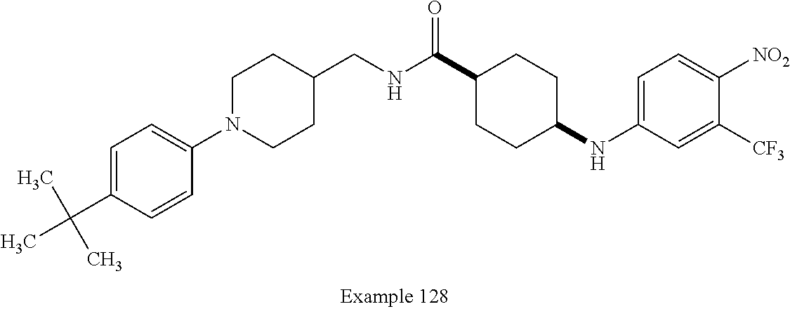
C1=C(C(C)(C)C)C=CC(N2CCC(CNC(C3CCC(NC4=CC=C([NO2])C([CF3])=C4)CC3)=O)CC2)=C1
